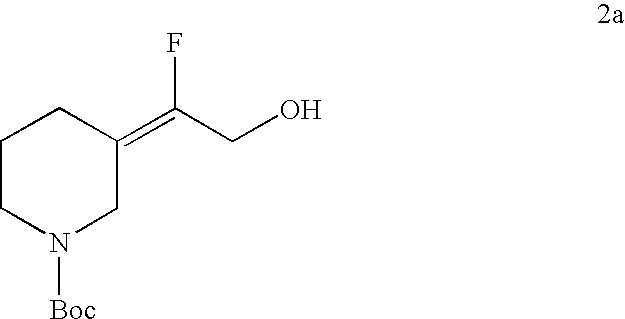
C1CN([Boc])CC(=C(CO)F)C1
